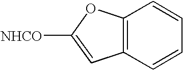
C12=C(OC([NHCO])=C1)C=CC=C2
